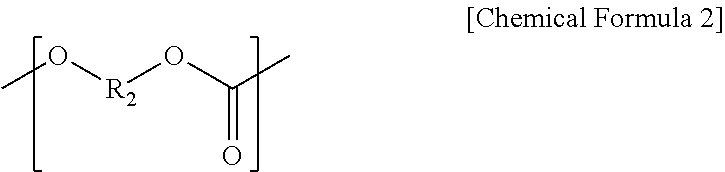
CO[R2]OC(C)=O
